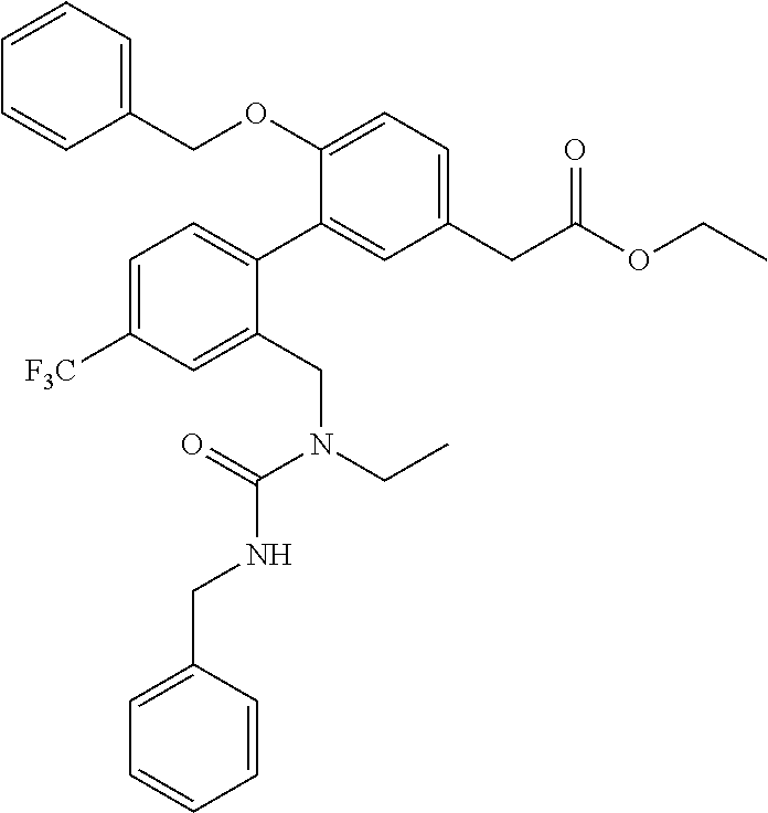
C1(CC(OCC)=O)=CC=C(OCC2=CC=CC=C2)C(C2=CC=C([F3C])C=C2CN(CC)C(=O)NCC2=CC=CC=C2)=C1
